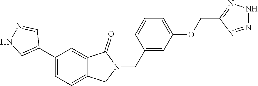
C1(C2=CNN=C2)=CC=C2C(=C1)C(=O)N(CC1=CC(OCC3=NNN=N3)=CC=C1)C2
